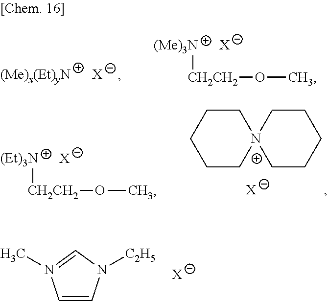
[X].[(Me)3N][CH2CH2]OC.[X].[(Et)3N][CH2CH2]OC.[X].C1C[N+]2(CCC1)CCCCC2.[X].C1=CN([C2H5])C=N1C.[X]
